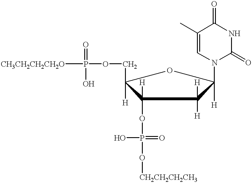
C1(OP(=O)(O)O[CH2CH2CH2CH3])([H])C([H])(COP([CH3CH2CH2CH2O])(=O)O)OC([H])(N2C(=O)NC(=O)C(C)=C2)C1([H])[H]
